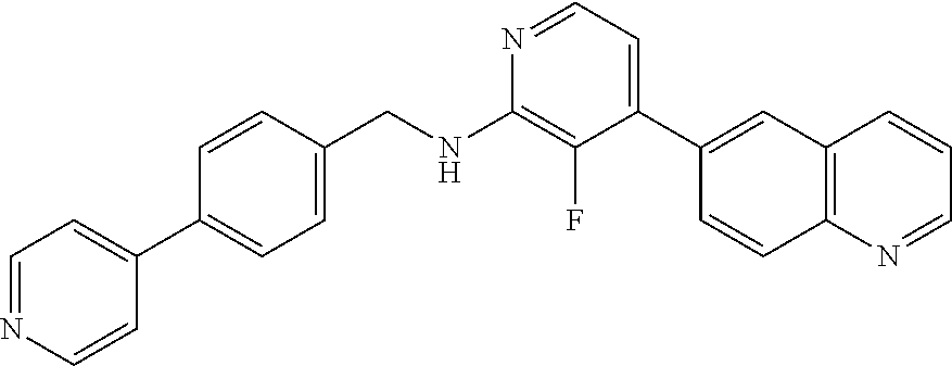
N1=CC=C(C2=CC3=C(C=C2)N=CC=C3)C(F)=C1NCC1=CC=C(C2=CC=NC=C2)C=C1
